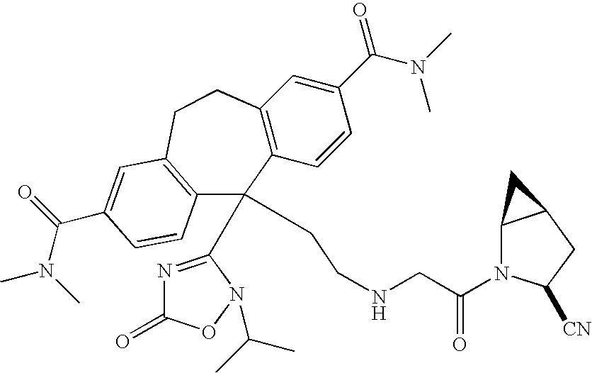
C12=C(C=CC(C(N(C)C)=O)=C1)C(C1=NC(=O)ON1C(C)C)(CCNCC(N1C3C(CC1[CN])C3)=O)C1=C(CC2)C=C(C(N(C)C)=O)C=C1
